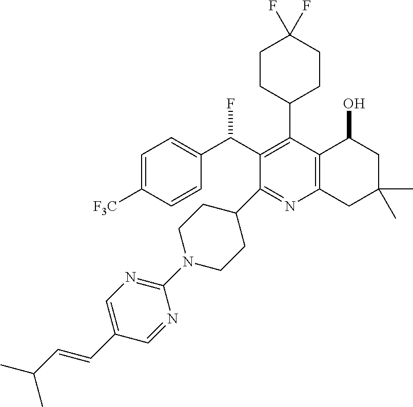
C1=C([F3C])C=CC(C(C2=C(C3CCC(F)(F)CC3)C3=C(N=C2C2CCN(C4=NC=C(C=CC(C)C)C=N4)CC2)CC(C)(C)CC3O)F)=C1
